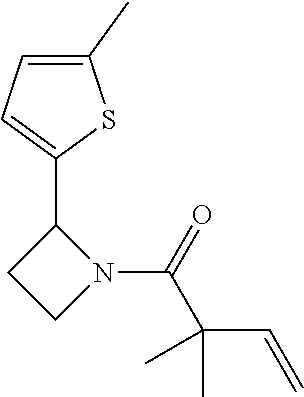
N1(C(=O)C(C=C)(C)C)C(C2=CC=C(C)S2)CC1
